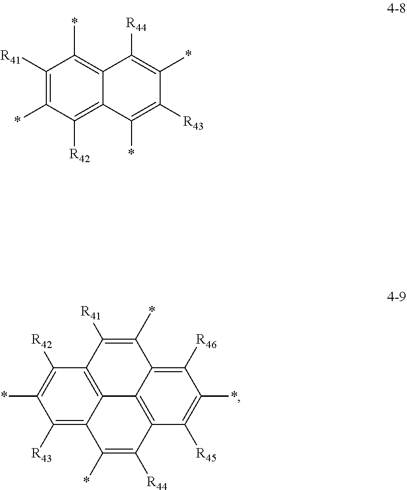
C12=C(*)C([R41])=C(*)C([R42])=C1C(*)=C([R43])C(*)=C2[R44].C1([R43])=C2C(*)=C([R44])C3=C4C2=C(C([R42])=C1*)C([R41])=C(*)C4=C([R46])C(*)=C3[R45]
